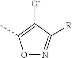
O1N=C([R])C([O-])=C1C
